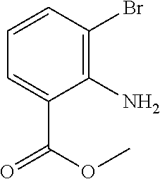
C1=CC(Br)=C(N)C(C(OC)=O)=C1
